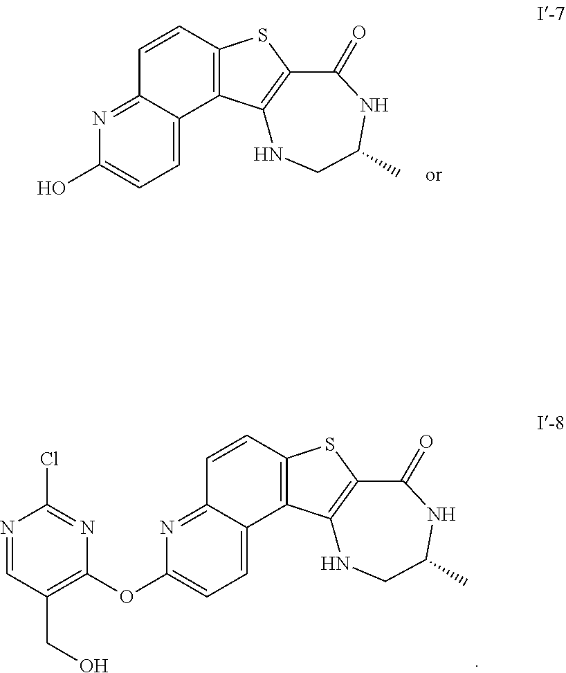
N1=CC(CO)=C(OC2=CC=C3C(=N2)C=CC2=C3C3=C(S2)C(=O)NC(C)CN3)N=C1Cl.OC1=CC=C2C(=N1)C=CC1=C2C2=C(S1)C(=O)NC(C)CN2
